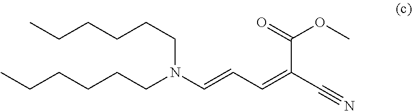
CCCCCCN(C=CC=C(C#N)C(=O)OC)CCCCCC
